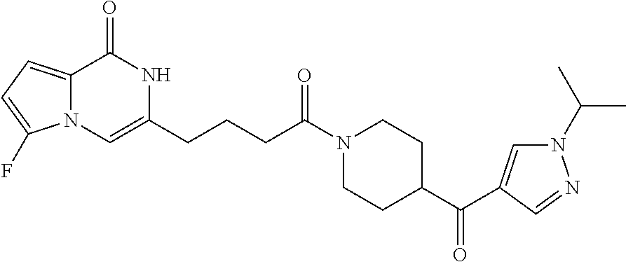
C12=CC=C(F)N1C=C(CCCC(N1CCC(C(=O)C3=CN(C(C)C)N=C3)CC1)=O)NC2=O
